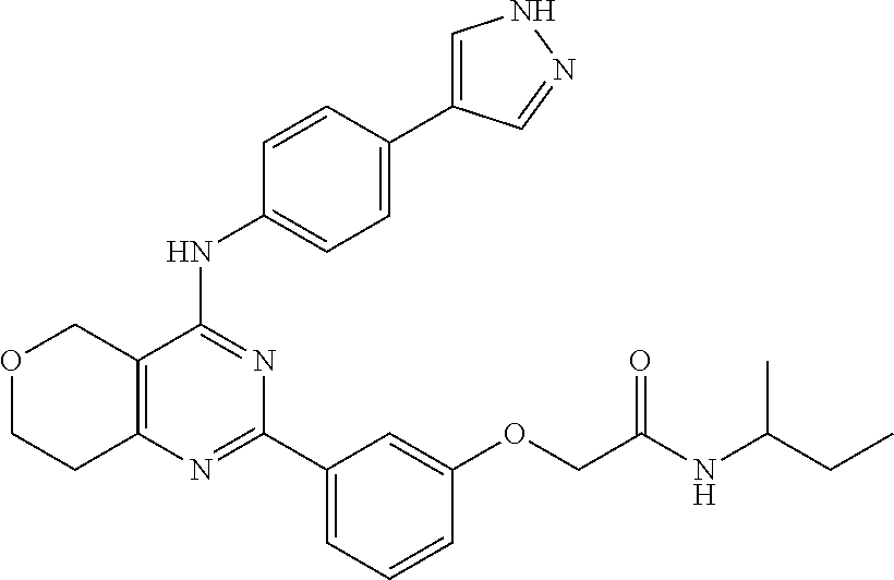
C12=C(N=C(C3=CC=CC(OCC(NC(C)CC)=O)=C3)N=C1NC1=CC=C(C3=CNN=C3)C=C1)CCOC2
